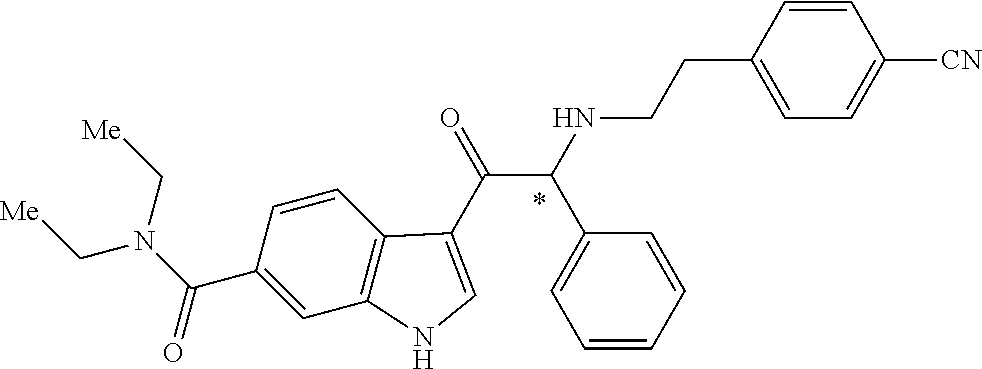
C1(C(N(C[Me])C[Me])=O)=CC2=C(C=C1)C(C(=O)C(NCCC1=CC=C([CN])C=C1)C1=CC=CC=C1)=CN2
